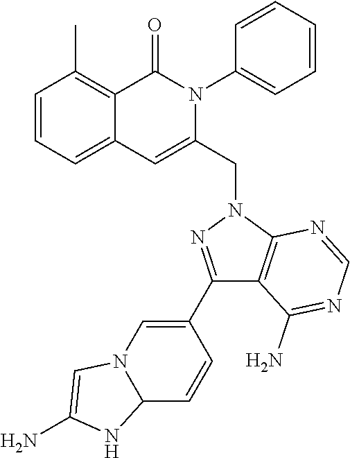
C1=CC=C2C(=C1C)C(=O)N(C1=CC=CC=C1)C(CN1C3=C(C(C4=CN5C(C=C4)NC(N)=C5)=N1)C(N)=NC=N3)=C2
